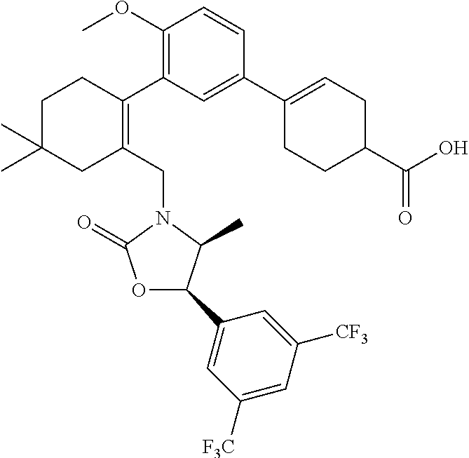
C1(OC)=C(C2=C(CN3C(=O)OC(C4=CC([F3C])=CC([CF3])=C4)C3C)CC(C)(C)CC2)C=C(C2=CCC(C(O)=O)CC2)C=C1
